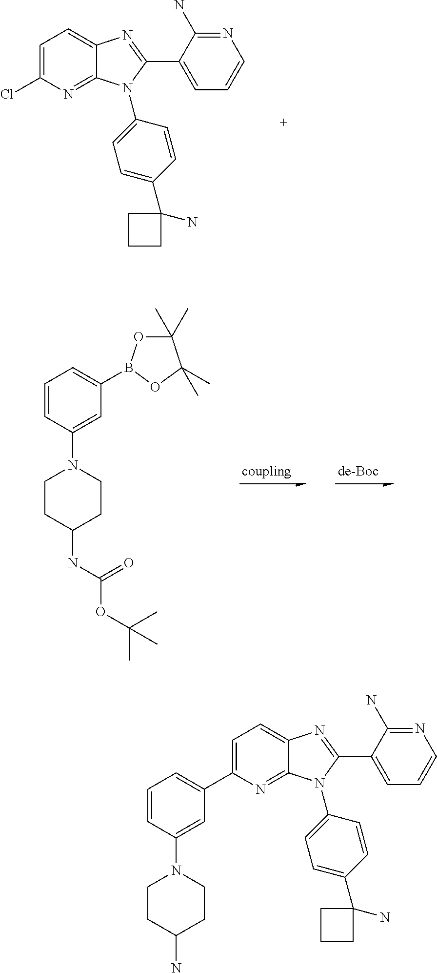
C1=C(Cl)N=C2C(=C1)N=C(C1=CC=CN=C1N)N2C1=CC=C(C2(N)CCC2)C=C1.C1=CC(N2CCC(NC(OC(C)(C)C)=O)CC2)=CC(B2OC(C)(C)C(C)(C)O2)=C1.C1=C(C2=CC=CC(N3CCC(N)CC3)=C2)N=C2C(=C1)N=C(C1=CC=CN=C1N)N2C1=CC=C(C2(N)CCC2)C=C1
